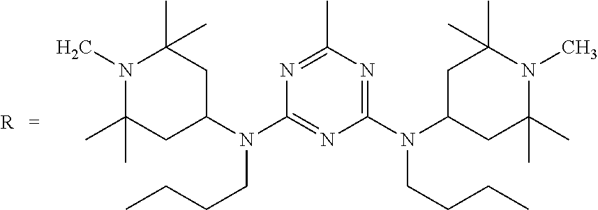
N1(C)C(C)(C)CC(N(C2=NC(N(C3CC(C)(C)N(C)C(C)(C)C3)CCCC)=NC(C)=N2)CCCC)CC1(C)C.[R]
